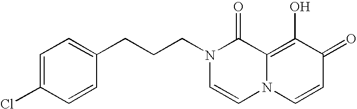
N1(CCCC2=CC=C(Cl)C=C2)C=CN2C(=C(O)C(=O)C=C2)C1=O
